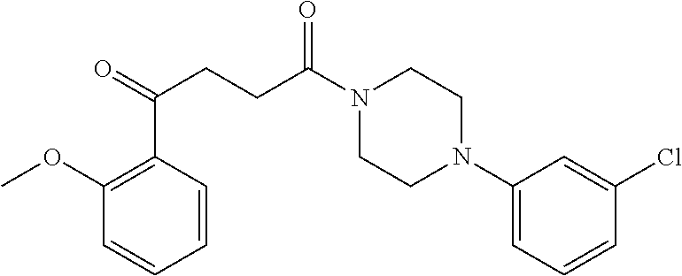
C1(N2CCN(C(CCC(=O)C3=C(OC)C=CC=C3)=O)CC2)=CC=CC(Cl)=C1
